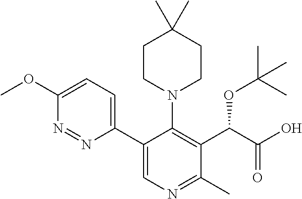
COC1=CC=C(C2=CN=C(C)C(C(C(O)=O)OC(C)(C)C)=C2N2CCC(C)(C)CC2)N=N1
